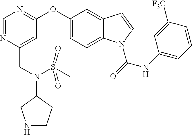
C1=NC(CN(S(C)(=O)=O)C2CNCC2)=CC(OC2=CC=C3C(=C2)C=CN3C(=O)NC2=CC=CC([F3C])=C2)=N1
